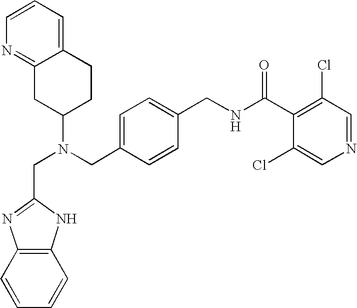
N(CC1=CC=C(CNC(C2=C(Cl)C=NC=C2Cl)=O)C=C1)(C1CCC2=CC=CN=C2C1)CC1=NC2=C(C=CC=C2)N1
